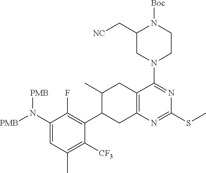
C1(N([PMB])[PMB])=CC(C)=C([CF3])C(C2CC3=C(CC2C)C(N2CCN([Boc])C(C[NC])C2)=NC(SC)=N3)=C1F
